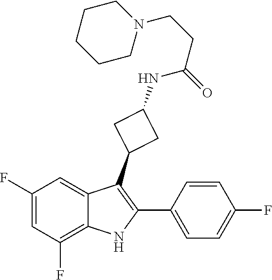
C1(F)=CC(F)=C2C(=C1)C(C1CC(NC(CCN3CCCCC3)=O)C1)=C(C1=CC=C(F)C=C1)N2
